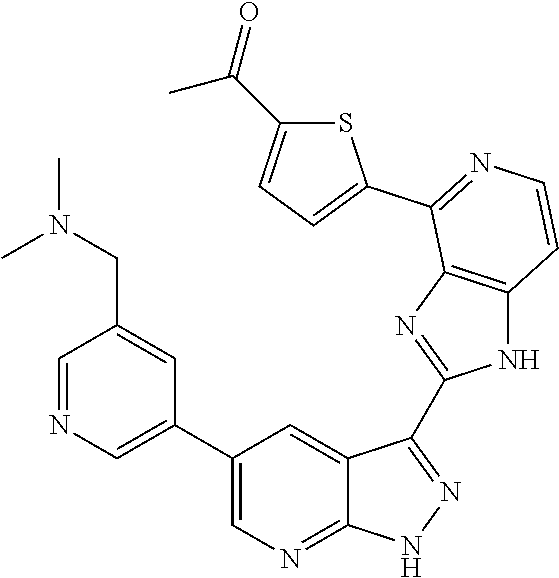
C1=NC=C(C2=CN=C3C(=C2)C(C2=NC4=C(N2)C=CN=C4C2=CC=C(C(=O)C)S2)=NN3)C=C1CN(C)C
